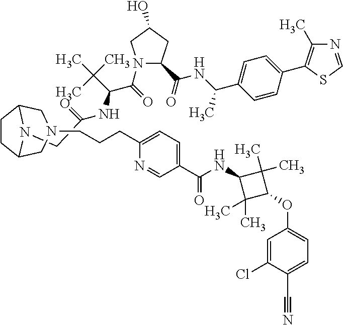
C(C(NC(C(=O)N1C(C(=O)NC(C2=CC=C(C3=C(C)N=CS3)C=C2)C)CC(O)C1)C(C)(C)C)=O)N1C2CCC1CN(CCCC1=CC=C(C(NC3C(C)(C)C(OC4=CC=C(C#N)C(Cl)=C4)C3(C)C)=O)C=N1)C2
